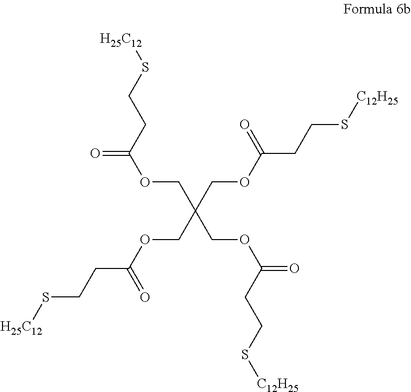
[H25C12]SCCC(OCC(COC(=O)CCS[C12H25])(COC(CCS[H25C12])=O)COC(CCS[C12H25])=O)=O
